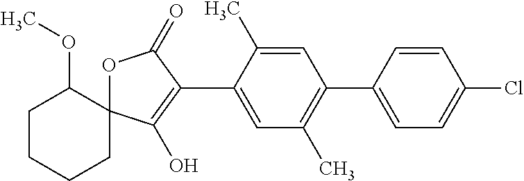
C1CCCC2(C1OC)OC(=O)C(C1=CC(C)=C(C3=CC=C(Cl)C=C3)C=C1C)=C2O
